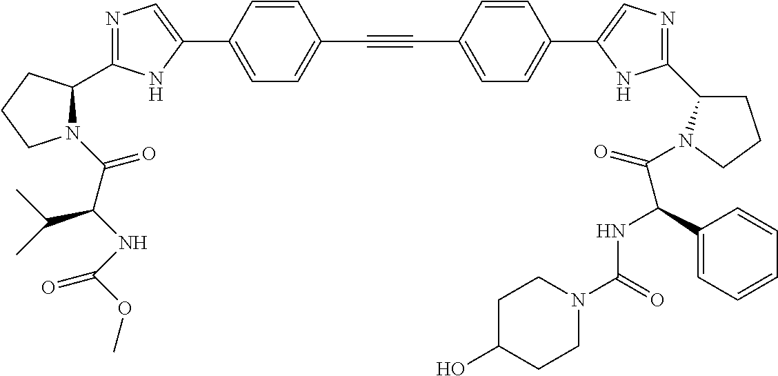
N1=C(C2N(C(C(NC(=O)OC)C(C)C)=O)CCC2)NC(C2=CC=C(C#CC3=CC=C(C4=CN=C(C5CCCN5C(=O)C(C5=CC=CC=C5)NC(=O)N5CCC(O)CC5)N4)C=C3)C=C2)=C1
